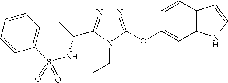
N1=C(OC2=CC3=C(C=C2)C=CN3)N(CC)C(C(NS(C2=CC=CC=C2)(=O)=O)C)=N1
